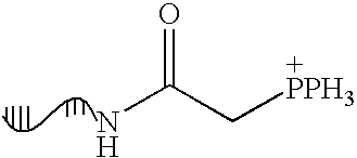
NC(C[+PPH3])=O
